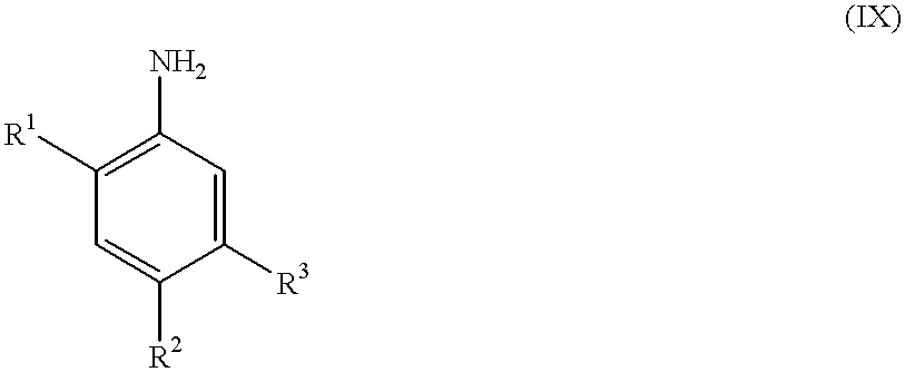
C1([R1])=C(N)C=C([R3])C([R2])=C1
